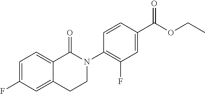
C1=C(F)C=C2C(=C1)C(=O)N(C1=C(F)C=C(C(OCC)=O)C=C1)CC2
